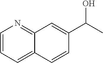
C1=CC=C2C(=N1)C=C(C(C)O)C=C2
